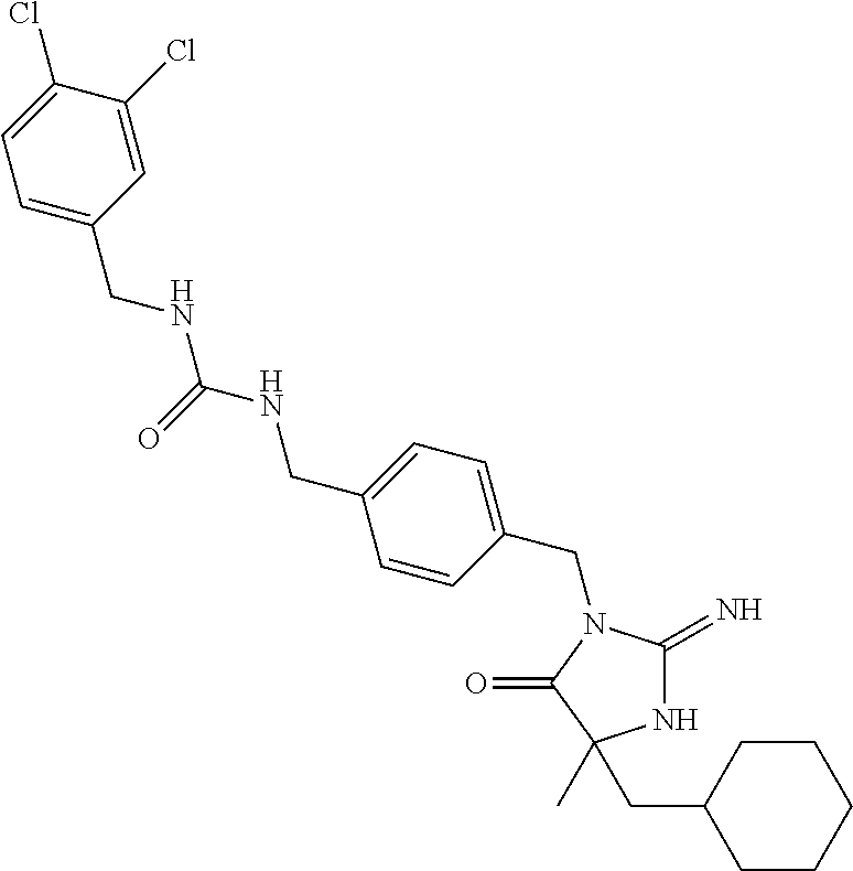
N1C(=N)N(CC2=CC=C(CNC(NCC3=CC=C(Cl)C(Cl)=C3)=O)C=C2)C(=O)C1(CC1CCCCC1)C
